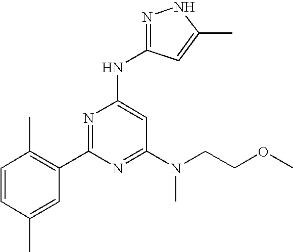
N1=C(C2=C(C)C=CC(C)=C2)N=C(N(CCOC)C)C=C1NC1=NNC(C)=C1
